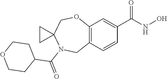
C12=C(C=CC(C(NO)=O)=C1)CN(C(=O)C1CCOCC1)C1(CO2)CC1
